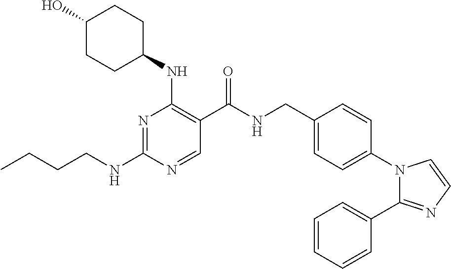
CCCCNC1=NC(NC2CCC(O)CC2)=C(C(NCC2=CC=C(N3C(C4=CC=CC=C4)=NC=C3)C=C2)=O)C=N1
